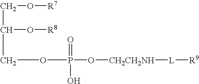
C(C(COP(=O)(O)O[CH2CH2NH][L][R9])O[R8])O[R7]
